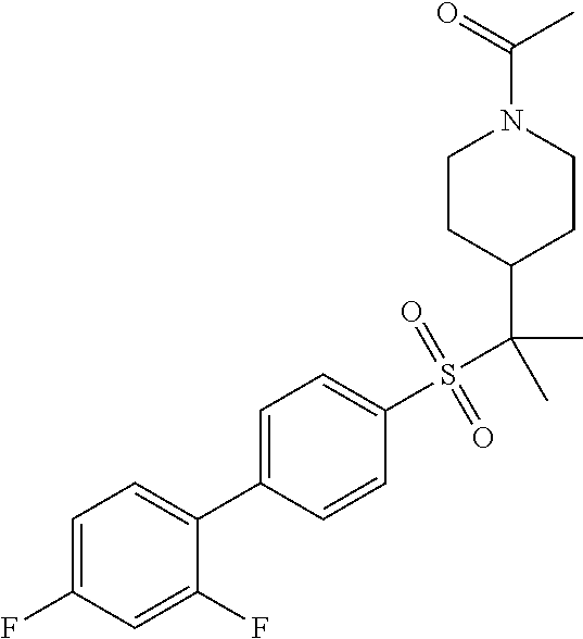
C1=C(F)C=C(F)C(C2=CC=C(S(C(C3CCN(C(=O)C)CC3)(C)C)(=O)=O)C=C2)=C1
